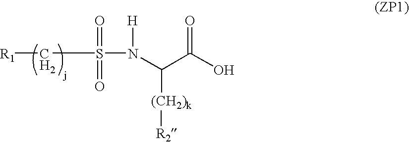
[R1]CS(N([H])C([(CH2)k][R2])C(O)=O)(=O)=O
